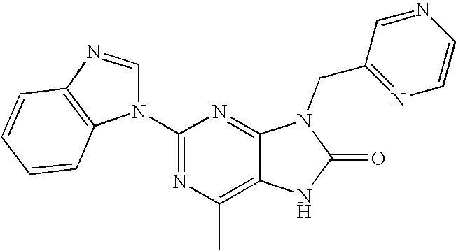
C1(N2C=NC3=C2C=CC=C3)=NC(C)=C2C(=N1)N(CC1=NC=CN=C1)C(=O)N2
